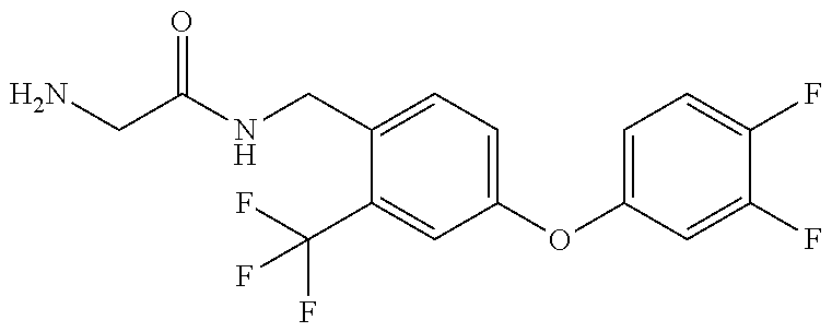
NCC(=O)NCC1=CC=C(OC2=CC=C(F)C(F)=C2)C=C1C(F)(F)F
